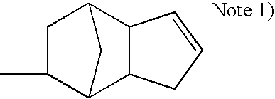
C1(C)C2C3C(C(C1)C2)C=CC3
